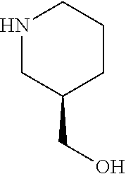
N1CC(CO)CCC1
